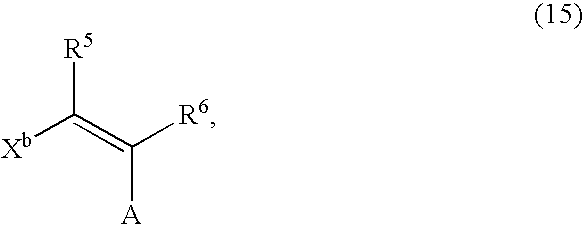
[Xb]C(=C([R6])[A])[R5]
